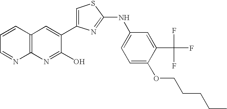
C1=C(C2=CC3=C(N=C2O)N=CC=C3)N=C(NC2=CC=C(OCCCCC)C(C(F)(F)F)=C2)S1
